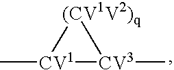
C[CV1]1[CV3](C)[(CV1V2)q]1
